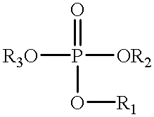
[R3O]P(=O)(O[R1])[OR2]
